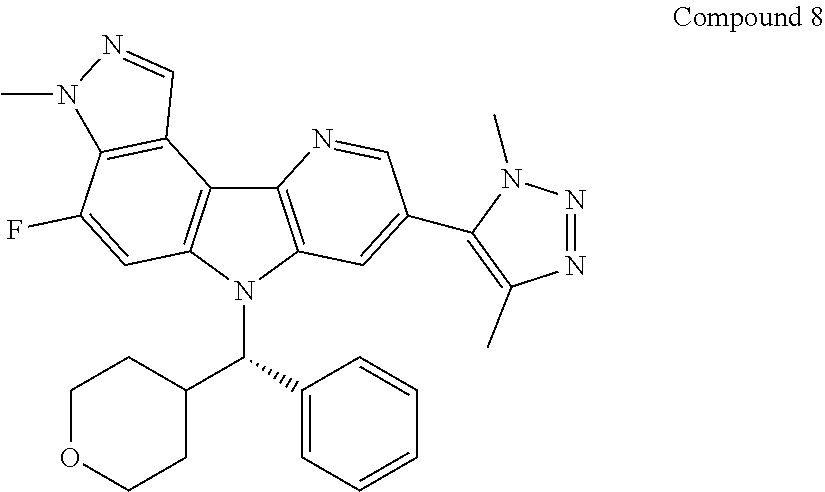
C12=C(C=C(C3=C(C)N=NN3C)C=N1)N(C(C1CCOCC1)C1=CC=CC=C1)C1=C2C2=C(C(F)=C1)N(C)N=C2
